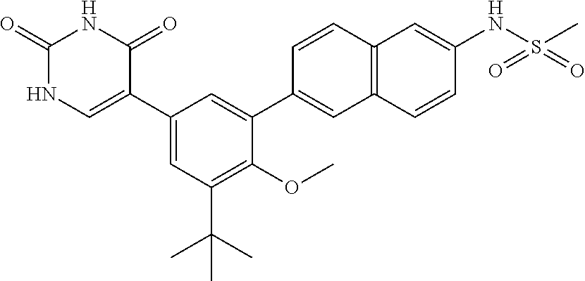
C1(=O)NC=C(C2=CC(C(C)(C)C)=C(OC)C(C3=CC4=C(C=C3)C=C(NS(=O)(C)=O)C=C4)=C2)C(=O)N1
